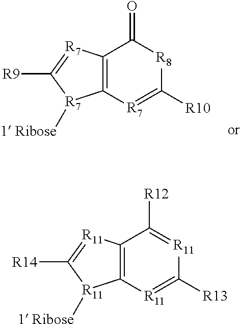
C12=C([R7]=C([R10])[R8]C1=O)[R7]([1 Ribose])C([R9])=[R7]2.C12=C([R11]=C([R13])[R11]=C1[R12])[R11]([1 Ribose])C([R14])=[R11]2
